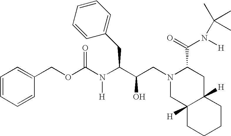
C1=CC=CC(COC(N(C(C(O)CN2CC3([H])C([H])(CC2C(N(C(C)(C)C)[H])=O)CCCC3)CC2=CC=CC=C2)[H])=O)=C1
